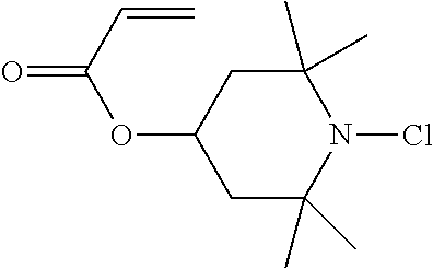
C1(C)(C)CC(OC(=O)C=C)CC(C)(C)N1Cl
